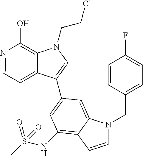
N1=CC=C2C(=C1O)N(CCCl)C=C2C1=CC(NS(C)(=O)=O)=C2C(=C1)N(CC1=CC=C(F)C=C1)C=C2
